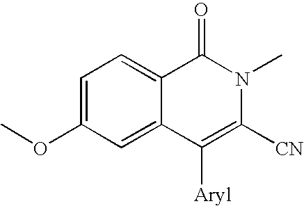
COC1=CC=C2C(=C1)C([Aryl])=C([CN])N(C)C2=O
